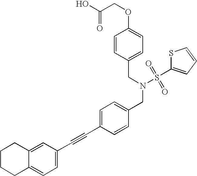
C1=C(C#CC2=CC=C(CN(S(C3=CC=CS3)(=O)=O)CC3=CC=C(OCC(O)=O)C=C3)C=C2)C=C2C(=C1)CCCC2
